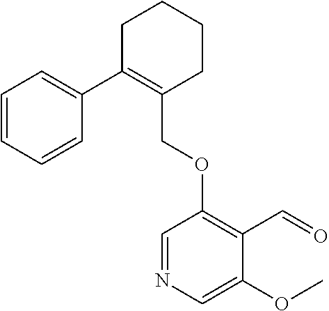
C1C(C2=CC=CC=C2)=C(COC2=C(C=O)C(OC)=CN=C2)CCC1
